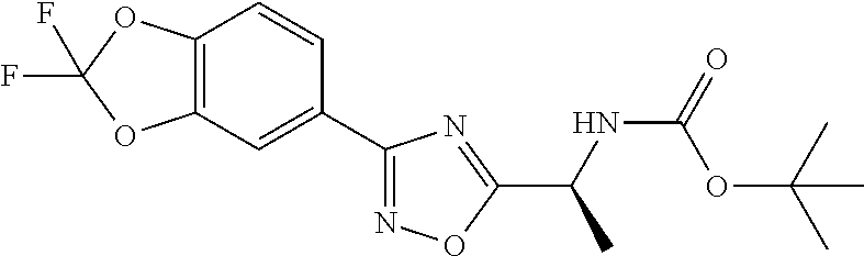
C12=C(C=C(C3=NOC(C(NC(=O)OC(C)(C)C)C)=N3)C=C1)OC(F)(F)O2
